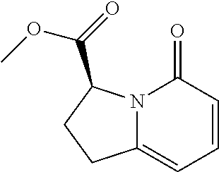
C12=CC=CC(=O)N1C(C(=O)OC)CC2
